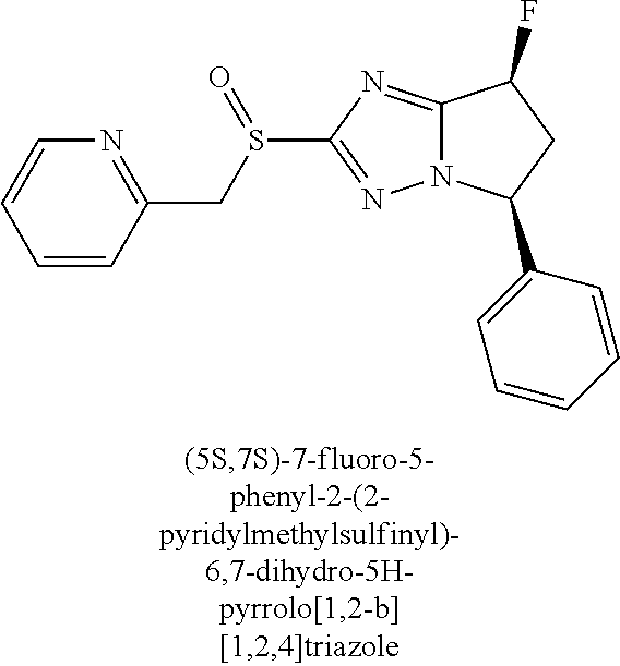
C12=NC(S(CC3=NC=CC=C3)=O)=NN1C(C1=CC=CC=C1)CC2F
